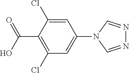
C1(Cl)=C(C(O)=O)C(Cl)=CC(N2C=NN=C2)=C1
